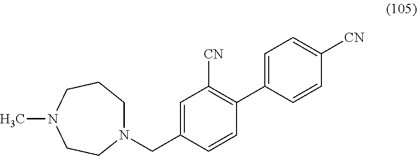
N1(CC2=CC([CN])=C(C3=CC=C([CN])C=C3)C=C2)CCCN(C)CC1
